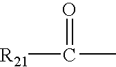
[R21]C(C)=O
